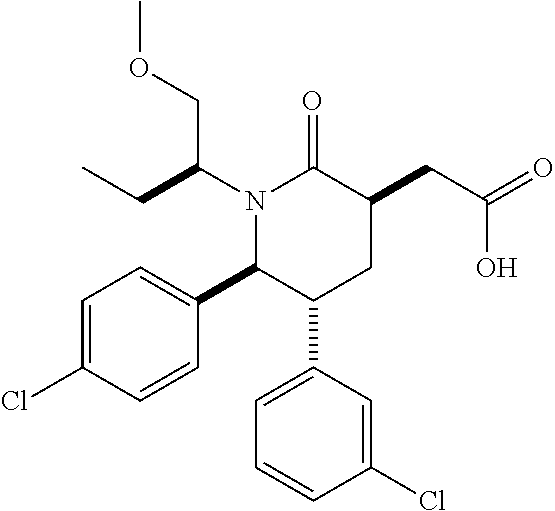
N1(C(CC)COC)C(C2=CC=C(Cl)C=C2)C(C2=CC=CC(Cl)=C2)CC(CC(=O)O)C1=O
